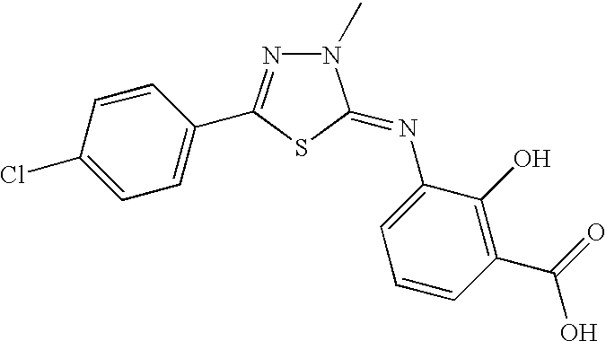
C1=C(Cl)C=CC(C2=NN(C)C(=NC3=CC=CC(C(O)=O)=C3O)S2)=C1
